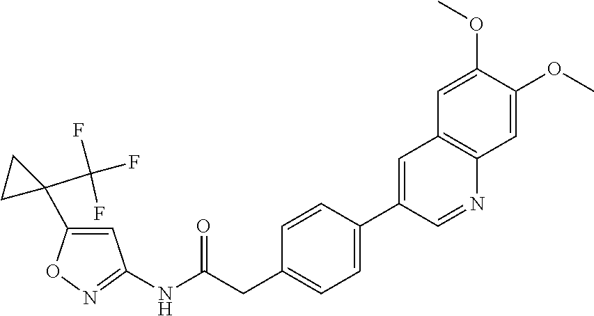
N1=C(NC(CC2=CC=C(C3=CC4=C(N=C3)C=C(OC)C(OC)=C4)C=C2)=O)C=C(C2(C(F)(F)F)CC2)O1
